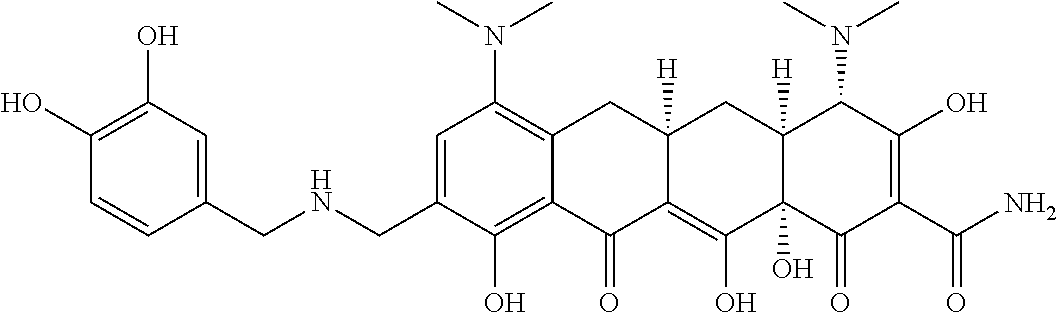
C1=C(CNCC2=CC(O)=C(O)C=C2)C(O)=C2C(=C1N(C)C)CC1([H])C(=C(O)C3(O)C([H])(C1)C(N(C)C)C(O)=C(C(=O)N)C3=O)C2=O
